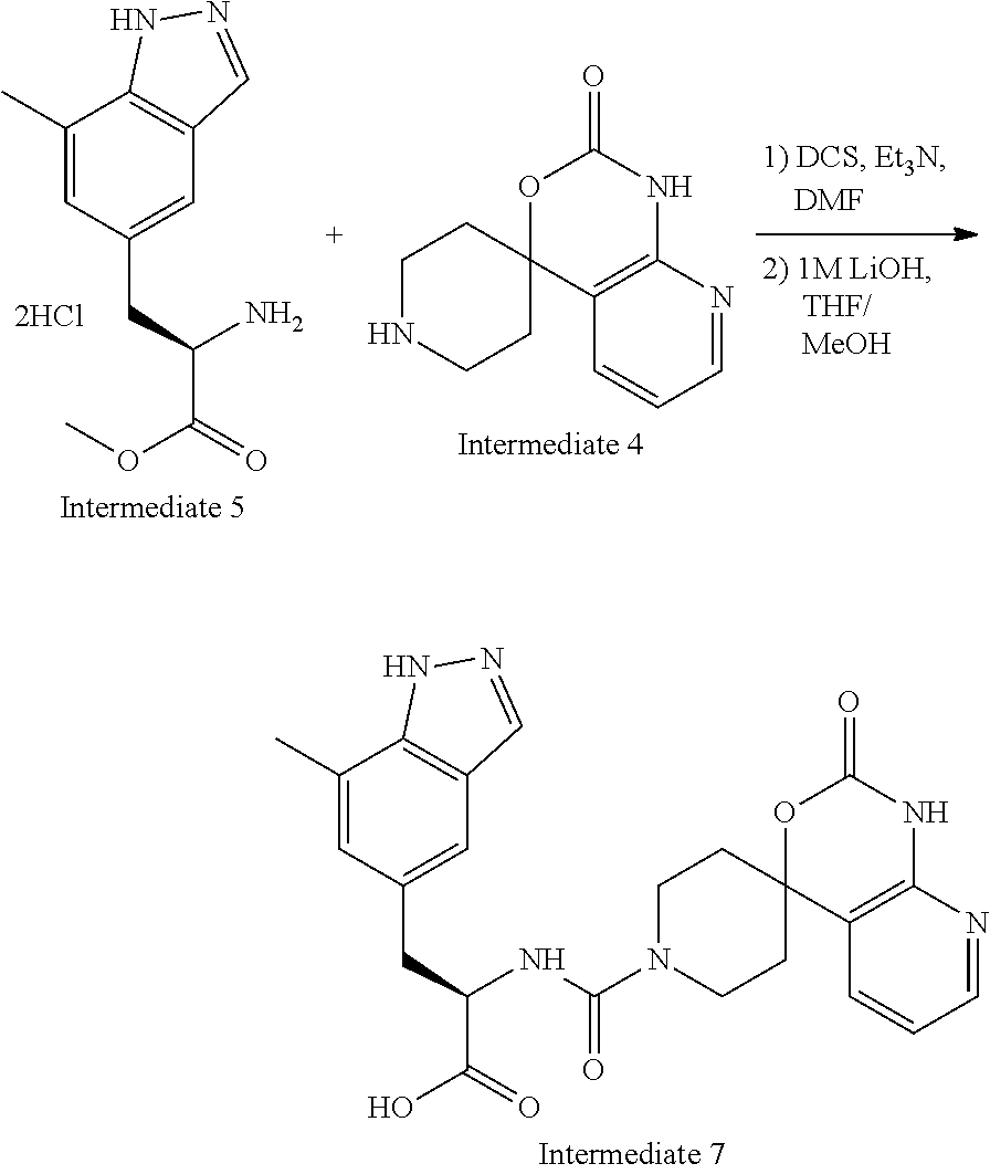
C1(C)=CC(CC(N)C(=O)OC)=CC2=C1NN=C2.C1NCCC2(C1)C1=C(NC(=O)O2)N=CC=C1.C1(C)=CC(CC(NC(N2CCC3(CC2)C2=C(NC(=O)O3)N=CC=C2)=O)C(=O)O)=CC2=C1NN=C2
